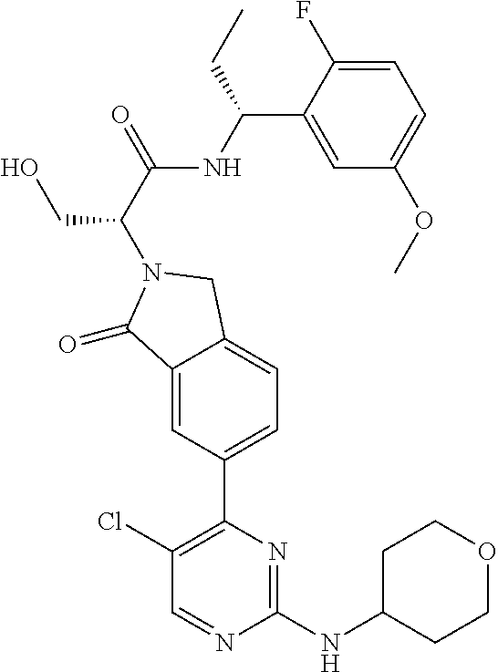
C1(Cl)=C(C2=CC=C3C(=C2)C(=O)N(C(C(=O)NC(C2=CC(OC)=CC=C2F)CC)CO)C3)N=C(NC2CCOCC2)N=C1
